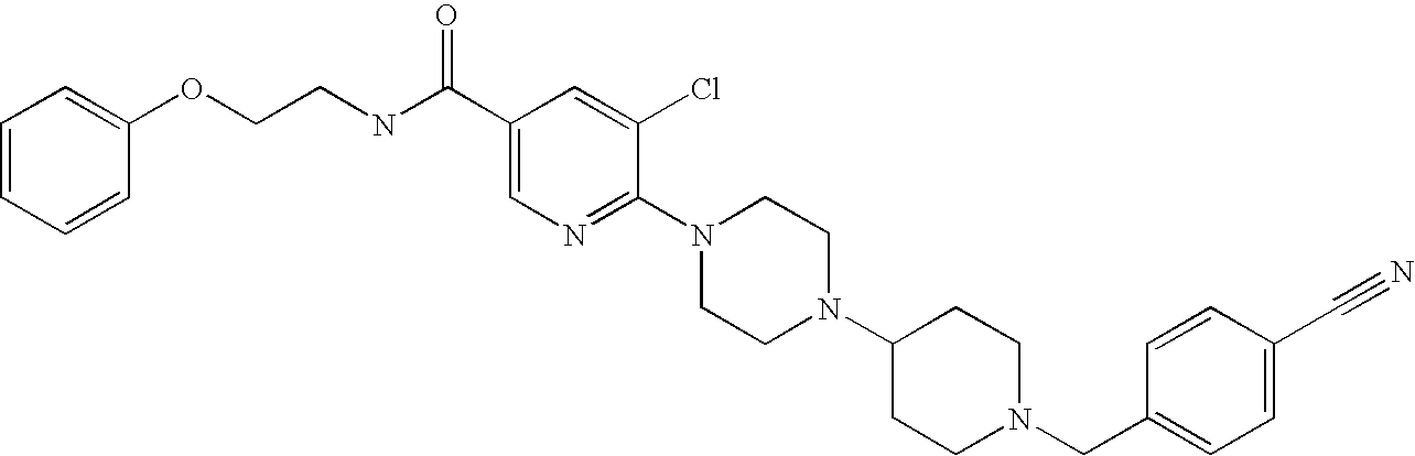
C1(C#N)=CC=C(CN2CCC(N3CCN(C4=NC=C(C(NCCOC5=CC=CC=C5)=O)C=C4Cl)CC3)CC2)C=C1
